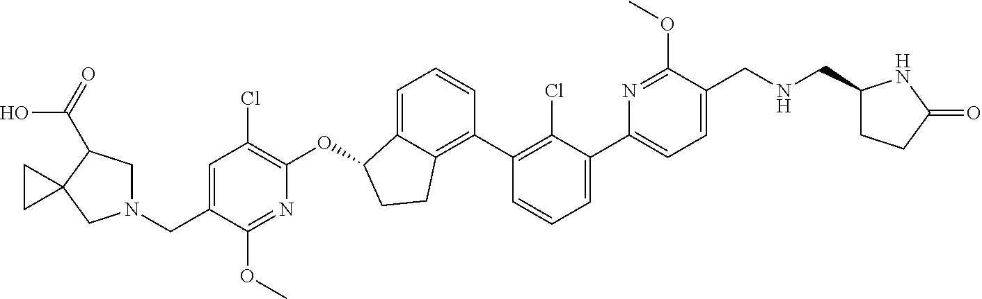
O(C1C2=CC=CC(C3=C(Cl)C(C4=CC=C(CNCC5CCC(=O)N5)C(OC)=N4)=CC=C3)=C2CC1)C1=C(Cl)C=C(CN2CC(C(=O)O)C3(C2)CC3)C(OC)=N1
